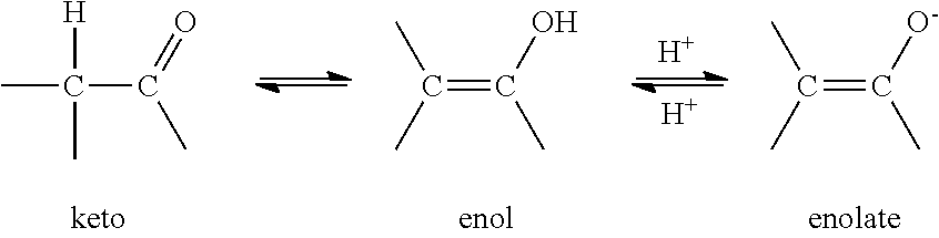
C(C(=O)C)(C)([H])C.C(=C(O)C)(C)C.C(=C([O-])C)(C)C.[H].[H]
